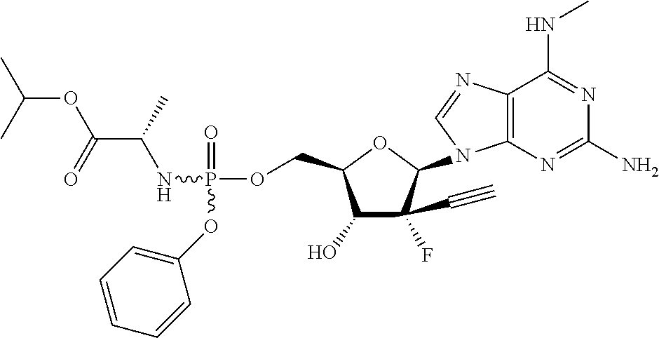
C12=C(N=C(N)N=C1NC)N(C1OC(COP(=O)(NC(C(OC(C)C)=O)C)OC3=CC=CC=C3)C(O)C1(C#C)F)C=N2
